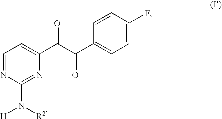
C1=NC(N([H])[R2])=NC(C(C(C2=CC=C(F)C=C2)=O)=O)=C1
